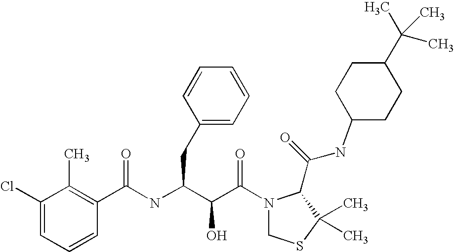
C(NC(C(C(N1CSC(C)(C)C1C(NC1CCC(C(C)(C)C)CC1)=O)=O)O)CC1=CC=CC=C1)(=O)C1=C(C)C(Cl)=CC=C1
